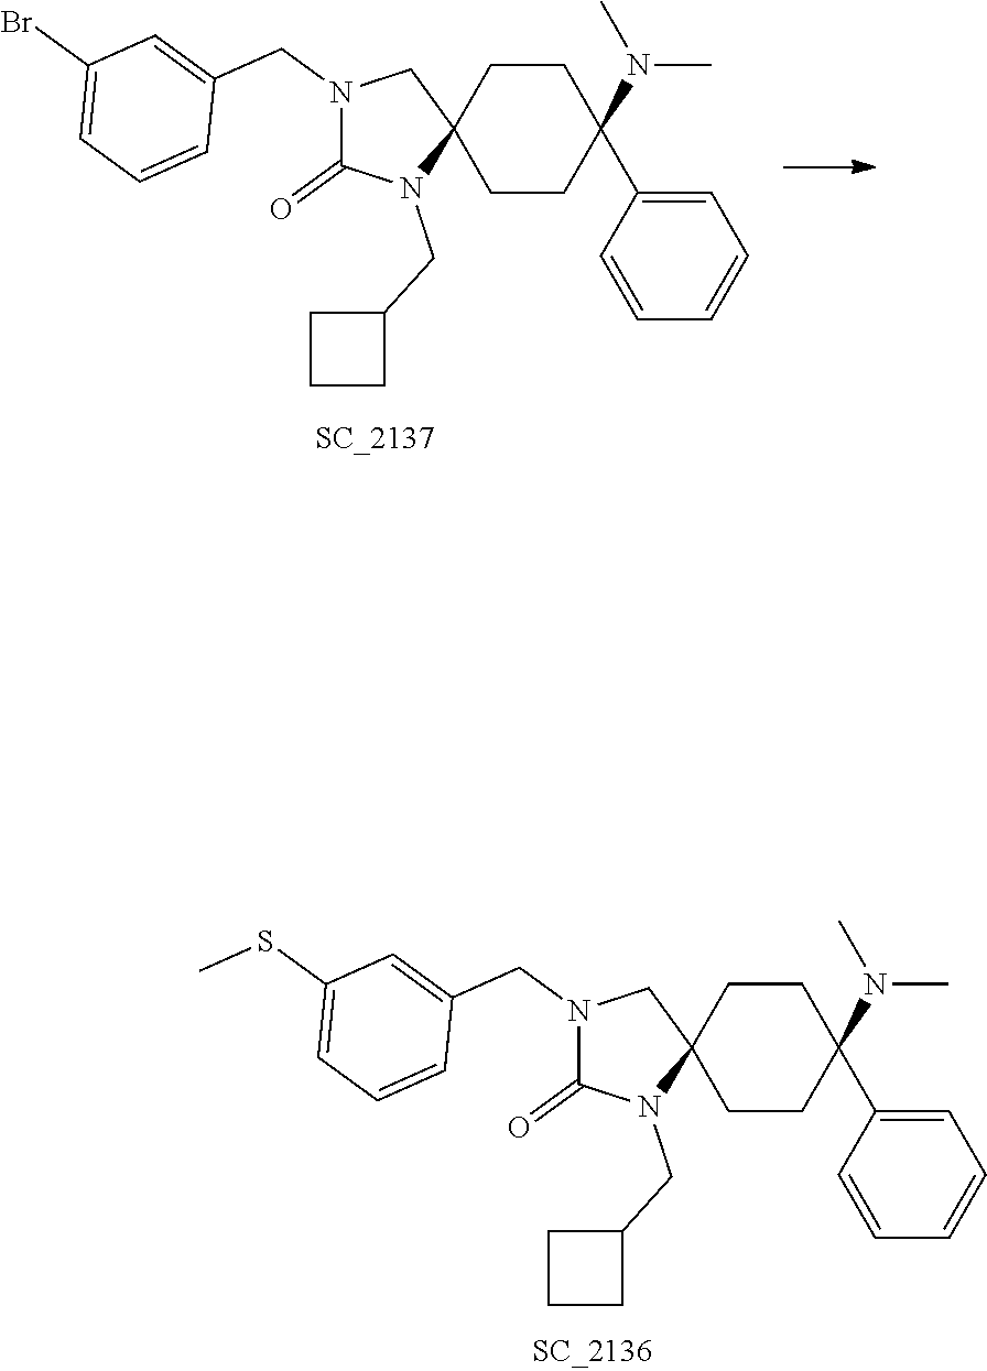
N1(CC2=CC(SC)=CC=C2)C(=O)N(CC2CCC2)C2(C1)CCC(N(C)C)(C1=CC=CC=C1)CC2.N1(CC2=CC(Br)=CC=C2)C(=O)N(CC2CCC2)C2(C1)CCC(N(C)C)(C1=CC=CC=C1)CC2
